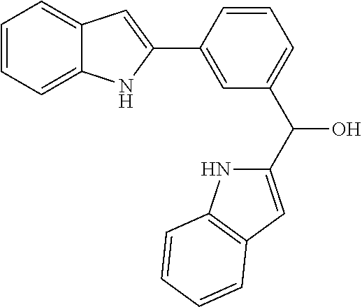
C1=CC=C2C(=C1)C=C(C1=CC(C(C3=CC4=C(N3)C=CC=C4)O)=CC=C1)N2
